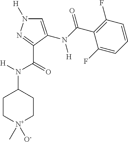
C1=C(N(C(=O)C2=C(F)C=CC=C2F)[H])C(C(=O)N([H])C2CC[N+]([O-])(C)CC2)=NN1[H]
